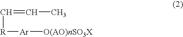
C(=CC)[R][Ar][O(AO)nSO3X]
